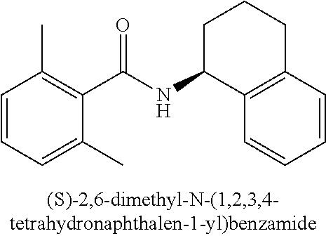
C1(C(NC2C3=C(CCC2)C=CC=C3)=O)=C(C)C=CC=C1C
